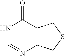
C12=C(C(=O)NC=N1)CSC2
